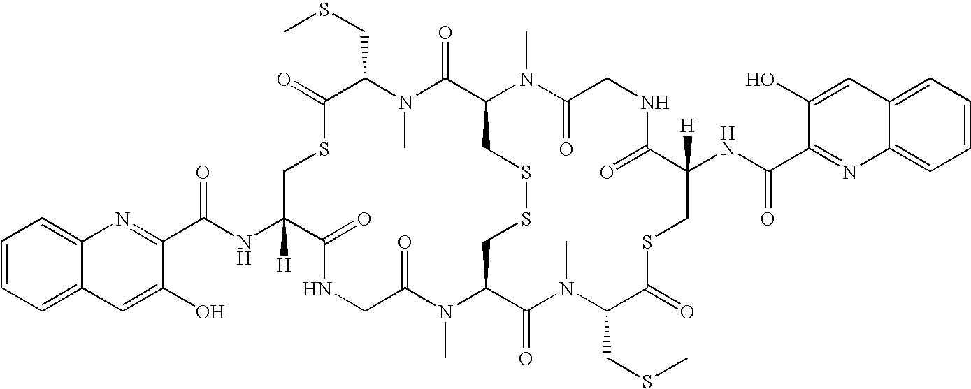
C1=C(O)C(C(NC2([H])C(=O)NCC(=O)N(C)C3C(=O)N(C)C(CSC)C(=O)SCC(NC(C4=NC5=CC=CC=C5C=C4O)=O)([H])C(=O)NCC(=O)N(C)C(C(=O)N(C)C(CSC)C(=O)SC2)CSSC3)=O)=NC2=CC=CC=C12
